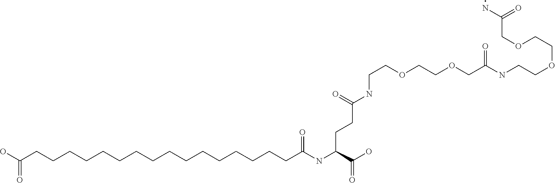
OC(CCCCCCCCCCCCCCCCC(NC(C(O)=O)CCC(NCCOCCOCC(NCCOCCOCC(N)=O)=O)=O)=O)=O
